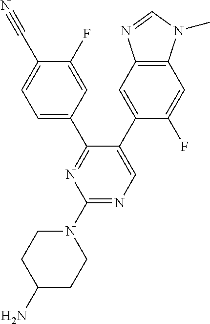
C1=C(C#N)C(F)=CC(C2=NC(N3CCC(N)CC3)=NC=C2C2=CC3=C(N(C)C=N3)C=C2F)=C1
